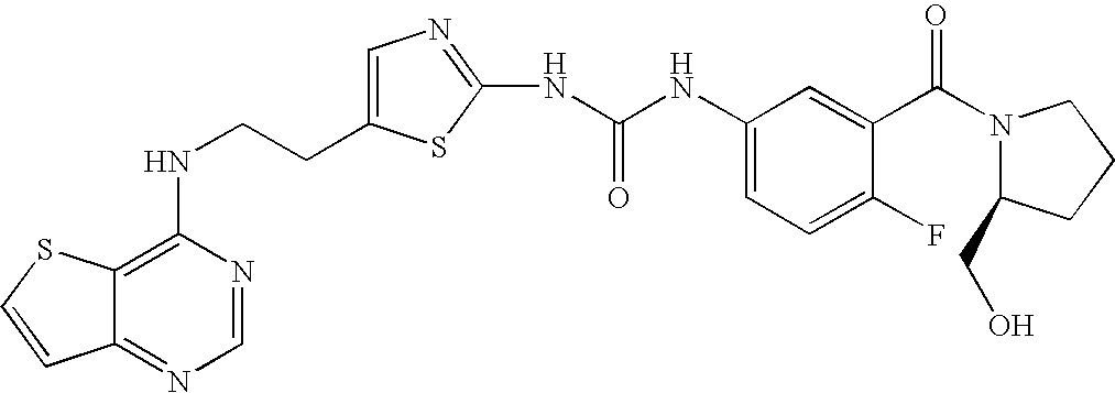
C(CNC1=C2C(=NC=N1)C=CS2)C1=CN=C(NC(=O)NC2=CC=C(F)C(C(=O)N3C(CO)CCC3)=C2)S1
